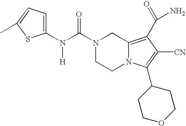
N(C(=O)N1CCN2C(=C(C(N)=O)C([CN])=C2C2CCOCC2)C1)([H])C1=CC=C(C)S1
